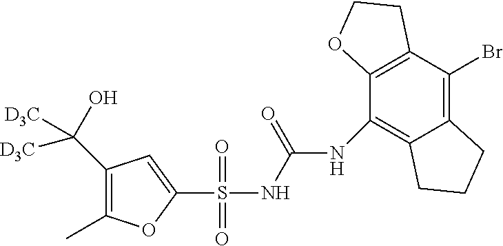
N(C(NS(C1=CC(C([D3C])([D3C])O)=C(C)O1)(=O)=O)=O)C1=C2C(=C(Br)C3=C1OCC3)CCC2
